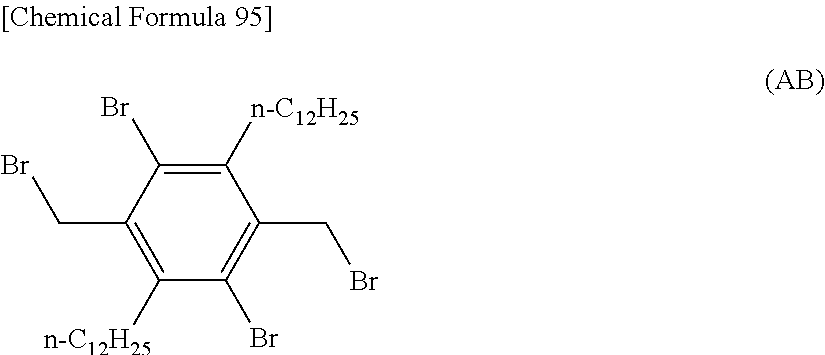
C1([n-C12H25])=C(Br)C(CBr)=C([n-C12H25])C(Br)=C1CBr
